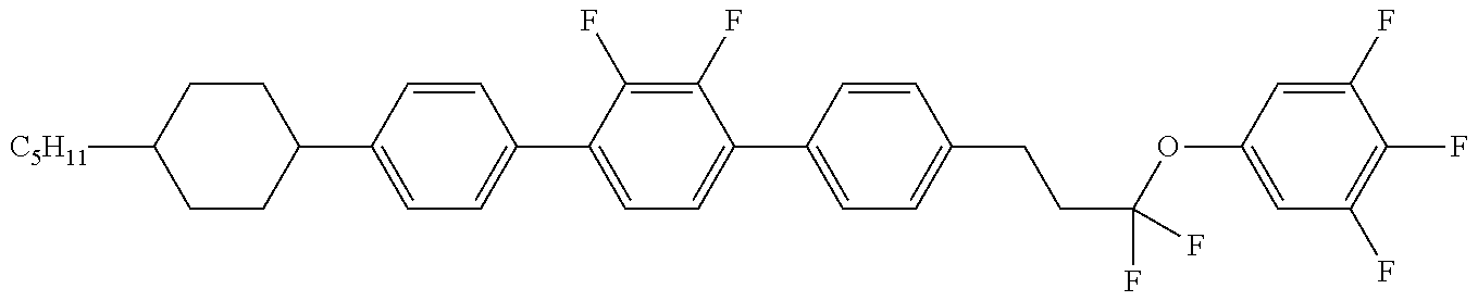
C1CC(C2=CC=C(C3=CC=C(C4=CC=C(CCC(OC5=CC(F)=C(F)C(F)=C5)(F)F)C=C4)C(F)=C3F)C=C2)CCC1[C5H11]
